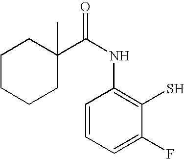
C1=CC=C(F)C(S)=C1NC(=O)C1(C)CCCCC1
